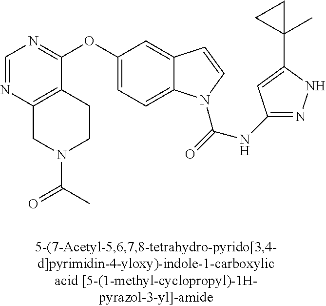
C1=NC2=C(C(OC3=CC=C4C(=C3)C=CN4C(=O)NC3=NNC(C4(C)CC4)=C3)=N1)CCN(C(C)=O)C2
